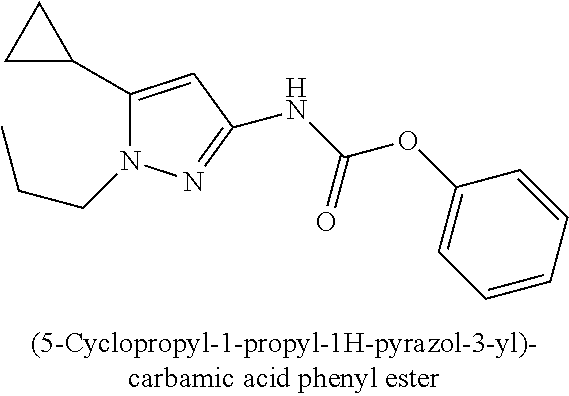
C1(C2CC2)=CC(NC(=O)OC2=CC=CC=C2)=NN1CCC
